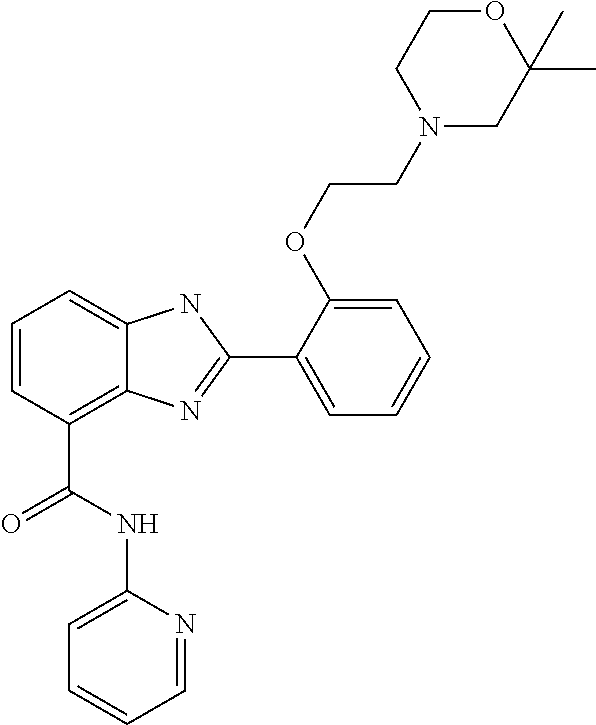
C1=CC(C(NC2=CC=CC=N2)=O)=C2C(=C1)NC(C1=CC=CC=C1OCCN1CC(C)(C)OCC1)=N2
